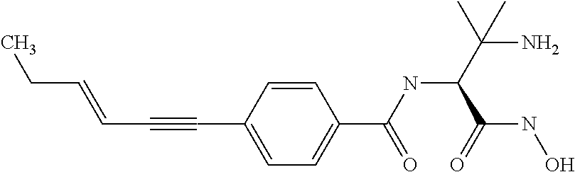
C(C=CC#CC1=CC=C(C(NC(C(N)(C)C)C(NO)=O)=O)C=C1)C
